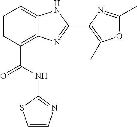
C1=CC(C(NC2=NC=CS2)=O)=C2C(=C1)NC(C1=C(C)OC(C)=N1)=N2
